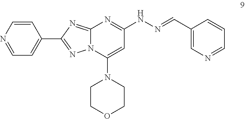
C1=NC=CC(C2=NN3C(=N2)N=C(NN=CC2=CN=CC=C2)C=C3N2CCOCC2)=C1
